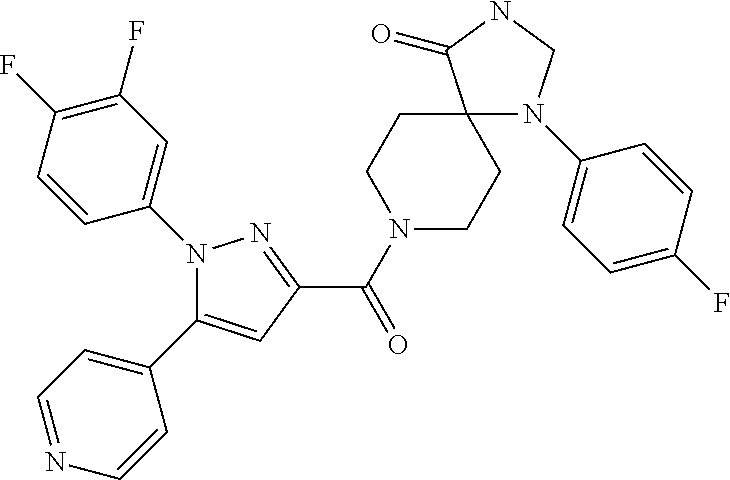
C1(C(N2CCC3(CC2)C(=O)NCN3C2=CC=C(F)C=C2)=O)=NN(C2=CC(F)=C(F)C=C2)C(C2=CC=NC=C2)=C1
